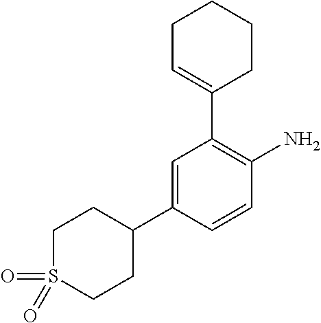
C1=C(C2CCS(=O)(=O)CC2)C=CC(N)=C1C1=CCCCC1
